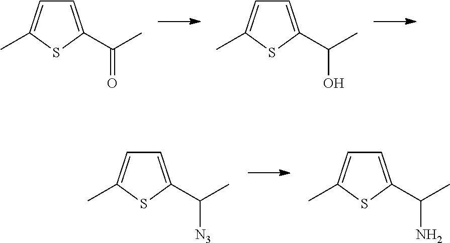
C1=C(C(C)=O)SC(C)=C1.C1=C(C(C)O)SC(C)=C1.C1=C(C(C)[N3])SC(C)=C1.C1=C(C(C)N)SC(C)=C1
